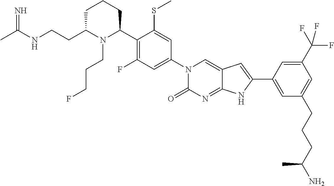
C1C(CCNC(C)=N)N(CCCF)C(C2=C(F)C=C(N3C(=O)N=C4C(=C3)C=C(C3=CC(CCCC(N)C)=CC(C(F)(F)F)=C3)N4)C=C2SC)CC1
